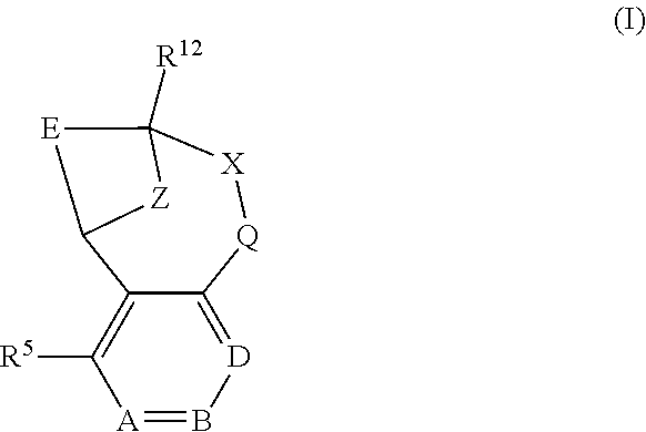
[A]1=B[D]=C2C(=C1[R5])C1[Z]C([R12])([X][Q]2)[E]1
